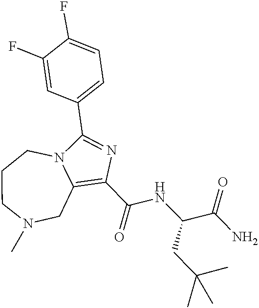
C1(C(NC(CC(C)(C)C)C(=O)N)=O)=C2CN(C)CCCN2C(C2=CC=C(F)C(F)=C2)=N1
